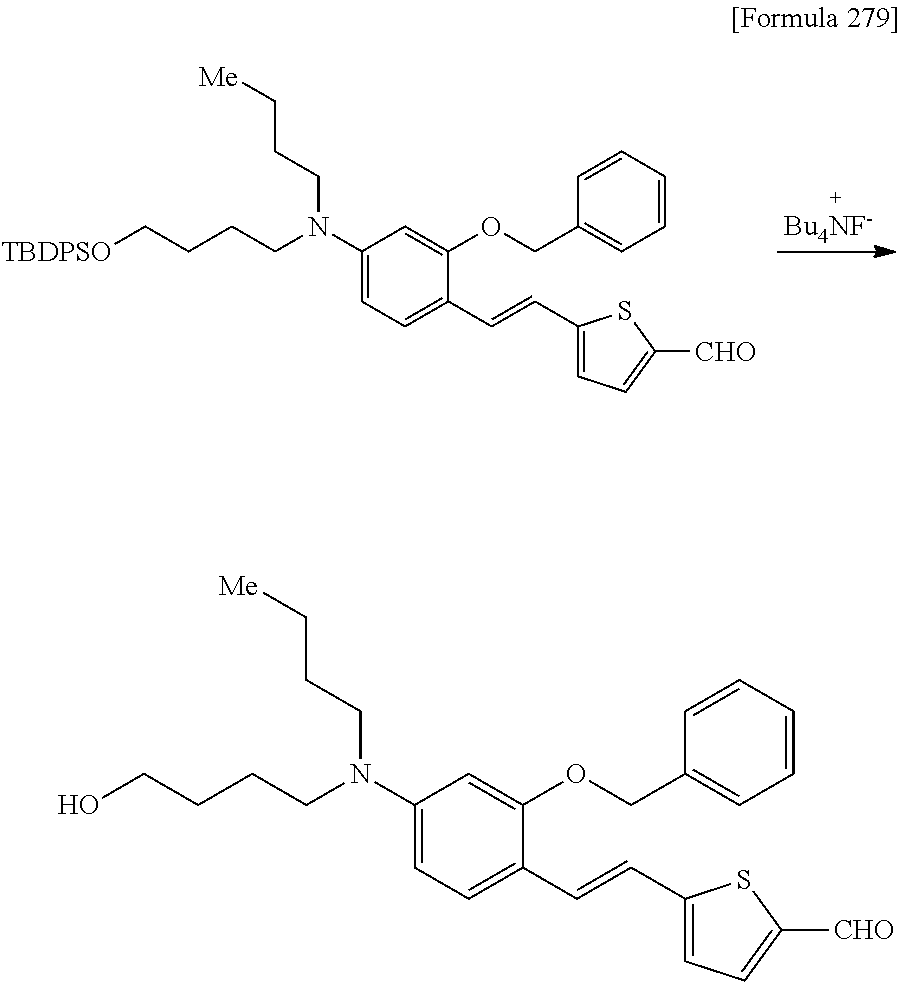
[TBDPSO]CCCCN(CCC[Me])C1=CC=C(C=CC2=CC=C([CHO])S2)C(OCC2=CC=CC=C2)=C1.OCCCCN(CCC[Me])C1=CC=C(C=CC2=CC=C([CHO])S2)C(OCC2=CC=CC=C2)=C1
